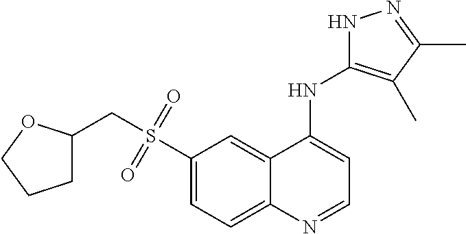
C1(S(=O)(CC2CCCO2)=O)=CC=C2C(=C1)C(NC1=C(C)C(C)=NN1)=CC=N2
